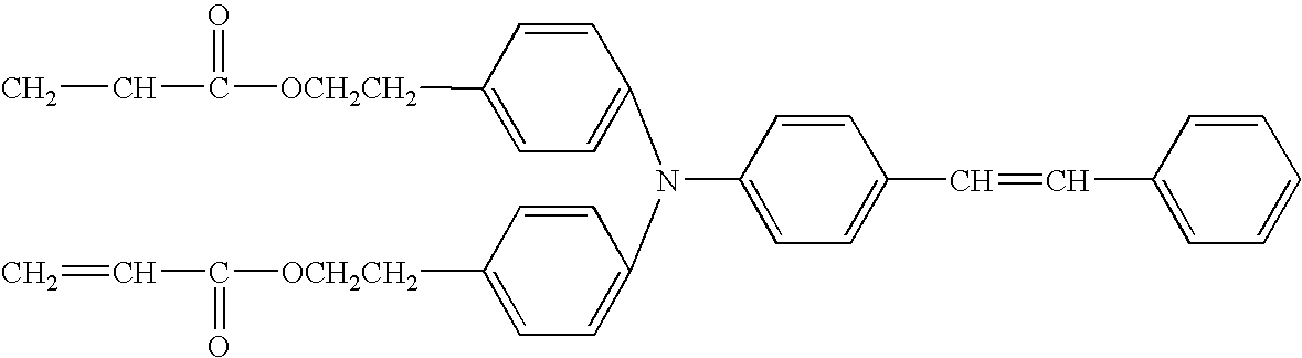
C1([OCH2CH2]C(=O)CC)=CC=C(N(C2=CC=C([OCH2CH2]C(=O)C=C)C=C2)C2=CC=C(C=CC3=CC=CC=C3)C=C2)C=C1
